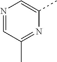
N1=CC(C)=NC(C)=C1
